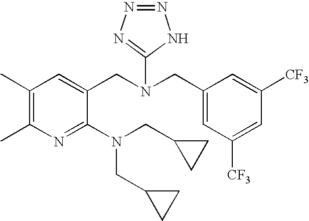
C1(C)=C(C)C=C(CN(CC2=CC([CF3])=CC([CF3])=C2)C2=NN=NN2)C(N(CC2CC2)CC2CC2)=N1
